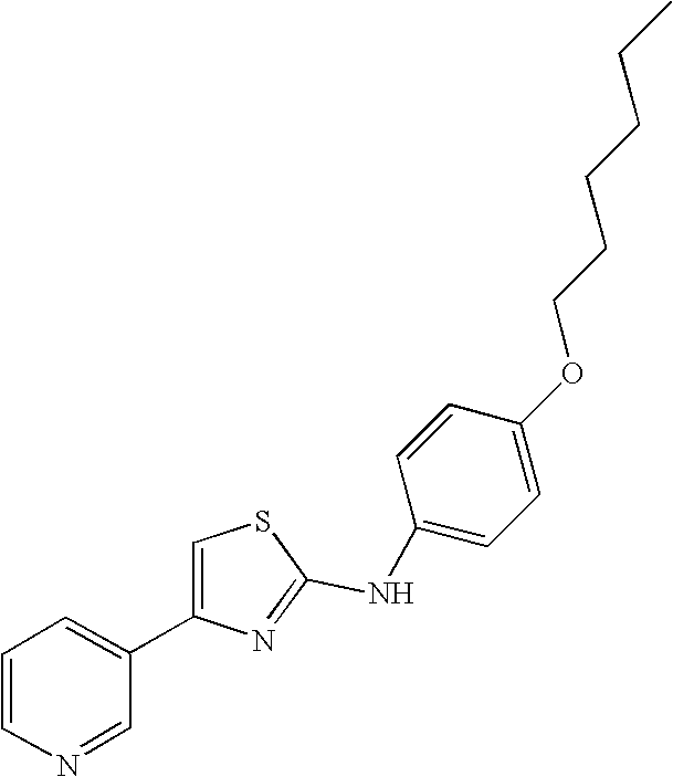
N(C1=NC(C2=CC=CN=C2)=CS1)C1=CC=C(OCCCCCC)C=C1
